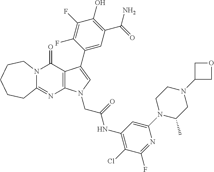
C12=NC3=C(C(=O)N1CCCCC2)C(C1=CC(C(N)=O)=C(O)C(F)=C1F)=CN3CC(NC1=C(Cl)C(F)=NC(N2C(C)CN(C3COC3)CC2)=C1)=O
